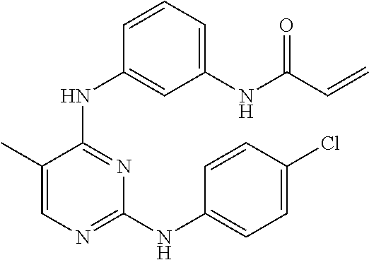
N(C1=NC=C(C)C(NC2=CC(NC(C=C)=O)=CC=C2)=N1)C1=CC=C(Cl)C=C1
